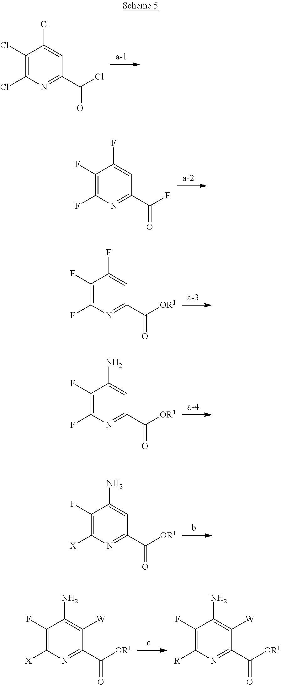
C1(Cl)=C(Cl)N=C(C(Cl)=O)C=C1Cl.C1(F)=C(F)N=C(C(F)=O)C=C1F.C1(F)=C(F)N=C(C([OR1])=O)C=C1F.C1(F)=C(F)N=C(C([OR1])=O)C=C1N.C1(F)=C([X])N=C(C([OR1])=O)C=C1N.C1(F)=C([X])N=C(C([OR1])=O)C([W])=C1N.C1(F)=C([R])N=C(C([OR1])=O)C([W])=C1N
